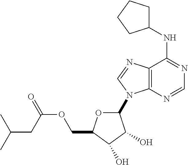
C12=C(N=CN=C1NC1CCCC1)N(C1OC(COC(=O)CC(C)C)C(O)C1O)C=N2
